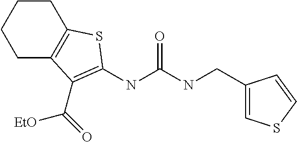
C1C2=C(CCC1)SC(NC(NCC1=CSC=C1)=O)=C2C([EtO])=O
